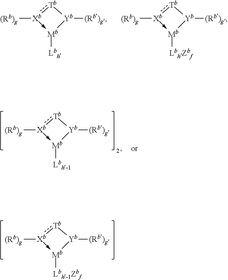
[Tb]1:[Xb]([(Rb)g])->[Mb]([Lbh])[Yb]1[(Rb)g].[Tb]1:[Xb]([(Rb)g])->[Mb]([LbhZbf])[Yb]1[(Rb)g].[Tb]1:[Xb]([(Rb)g])->[Mb]([Lbh-1])[Yb]1[(Rb)g].[Tb]1:[Xb]([(Rb)g])->[Mb]([Lbh-1Zbf])[Yb]1[(Rb)g]
